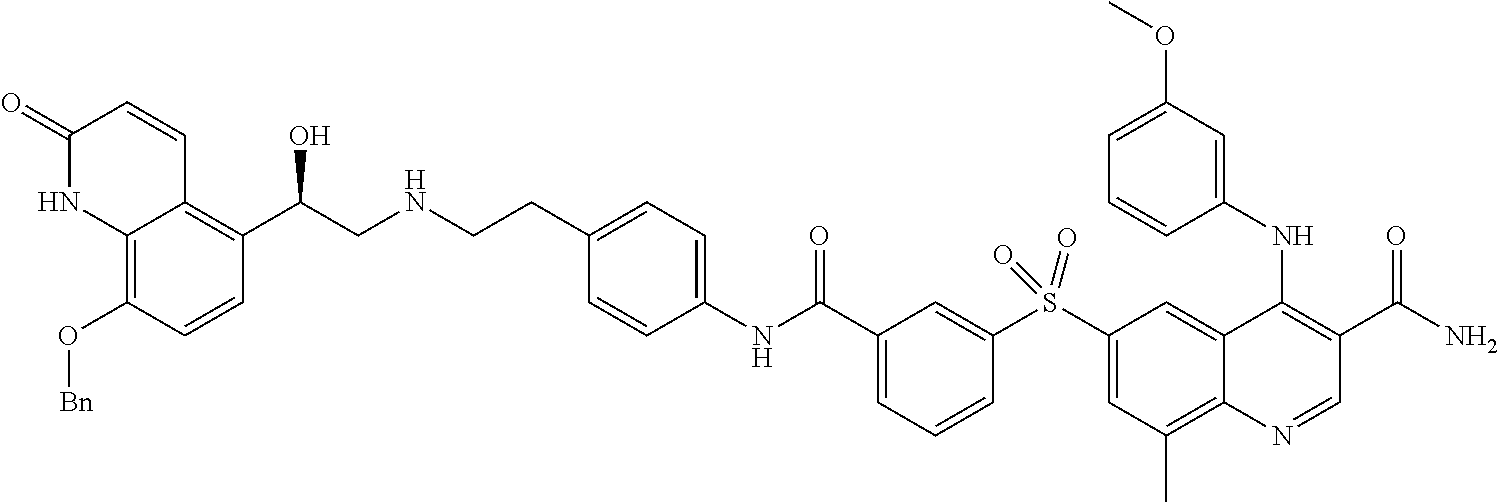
C1=C(C(NC2=CC=C(CCNCC(C3=C4C(=C(O[Bn])C=C3)NC(=O)C=C4)O)C=C2)=O)C=C(S(C2=CC(C)=C3C(=C2)C(NC2=CC(OC)=CC=C2)=C(C(N)=O)C=N3)(=O)=O)C=C1
